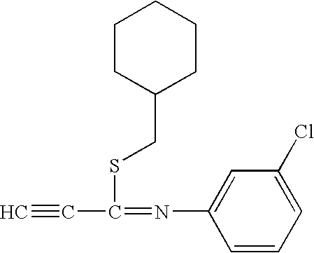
C#CC(=NC1=CC(Cl)=CC=C1)SCC1CCCCC1
